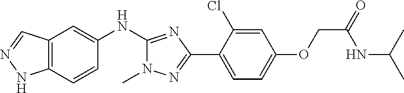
C12=C(C=CC(NC3=NC(C4=CC=C(OCC(=O)NC(C)C)C=C4Cl)=NN3C)=C1)NN=C2
